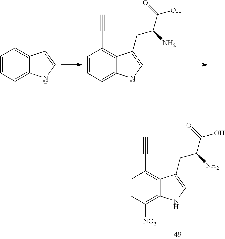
C1=CC=C2C(=C1C#C)C=CN2.C1=CC=C2C(=C1C#C)C(CC(C(=O)O)N)=CN2.C1=CC([NO2])=C2C(=C1C#C)C(CC(C(=O)O)N)=CN2
